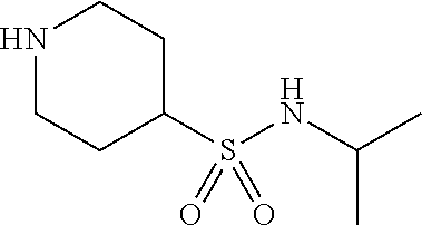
N1CCC(S(NC(C)C)(=O)=O)CC1
